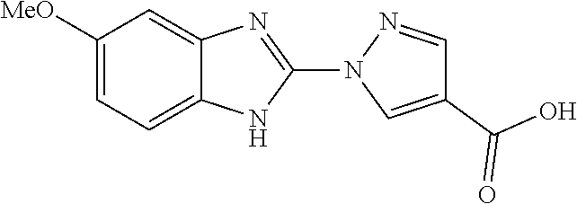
C1(C(=O)O)=CN(C2=NC3=CC([MeO])=CC=C3N2)N=C1
